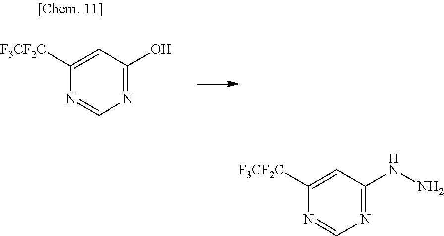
N1=C(O)C=C([F3CF2C])N=C1.N1=C(NN)C=C([F3CF2C])N=C1
